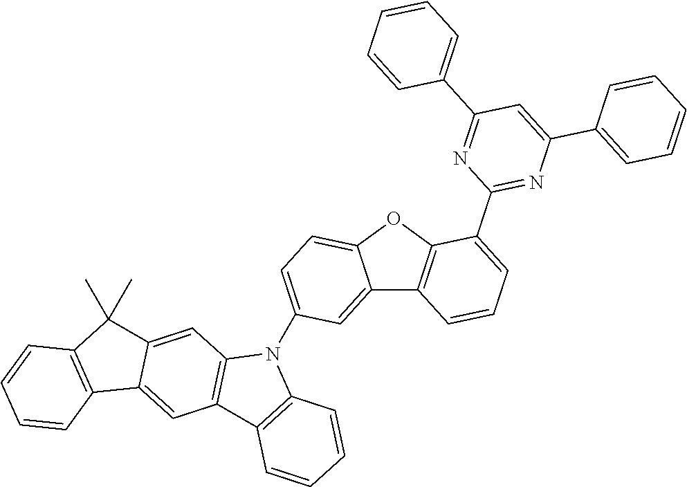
C12=CC(N3C4=C(C5=C3C=CC=C5)C=C3C(=C4)C(C)(C)C4=C3C=CC=C4)=CC=C1OC1=C2C=CC=C1C1=NC(C2=CC=CC=C2)=CC(C2=CC=CC=C2)=N1
